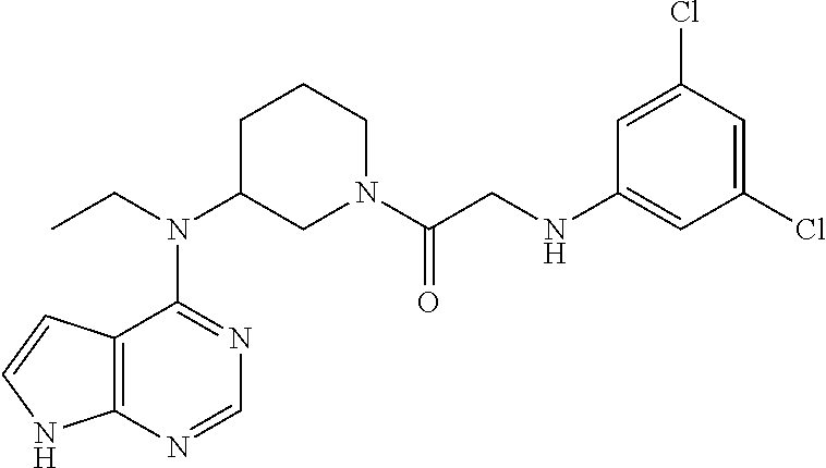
N(C1CN(C(CNC2=CC(Cl)=CC(Cl)=C2)=O)CCC1)(C1=NC=NC2=C1C=CN2)CC
